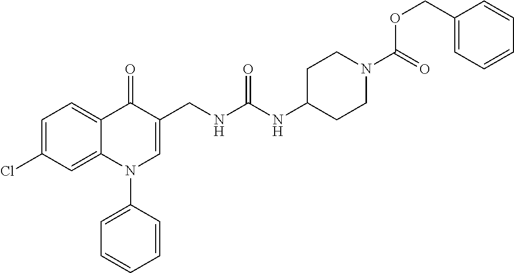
C1=C(Cl)C=C2C(=C1)C(=O)C(CNC(NC1CCN(C(=O)OCC3=CC=CC=C3)CC1)=O)=CN2C1=CC=CC=C1
